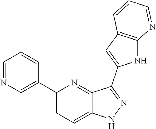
C1(C2=CN=CC=C2)=CC=C2C(=N1)C(C1=CC3=C(N1)N=CC=C3)=NN2
